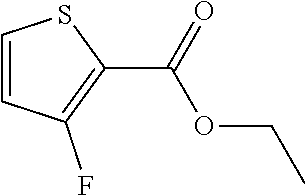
C1=CC(F)=C(C(=O)OCC)S1
